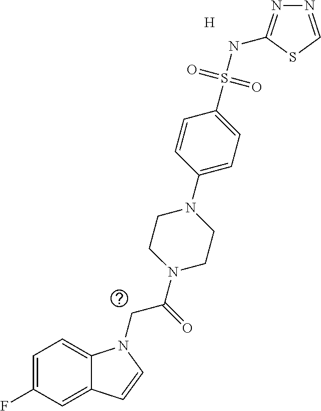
[H].C1=C(F)C=C2C(=C1)N(CC(N1CCN(C3=CC=C(S(NC4=NN=CS4)(=O)=O)C=C3)CC1)=O)C=C2
